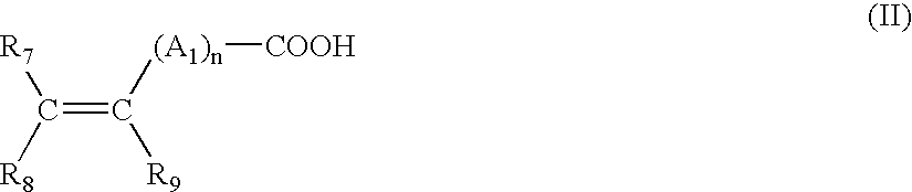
C(=C([(A1)n][COOH])[R9])([R7])[R8]
